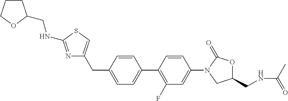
C1(CC2=CC=C(C3=C(F)C=C(N4CC(CNC(C)=O)OC4=O)C=C3)C=C2)=CSC(NCC2CCCO2)=N1
